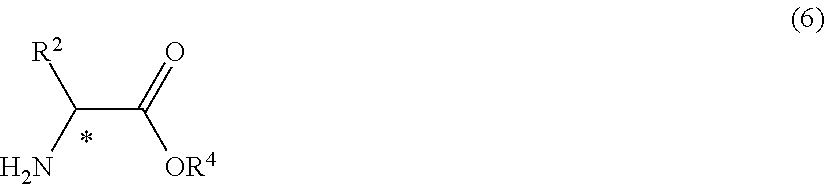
C(=O)([OR4])C(N)[R2]
